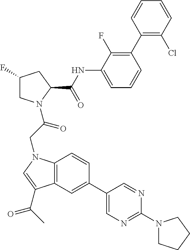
C1(C2=C(F)C(NC(C3CC(F)CN3C(=O)CN3C4=C(C=C(C5=CN=C(N6CCCC6)N=C5)C=C4)C(C(=O)C)=C3)=O)=CC=C2)=C(Cl)C=CC=C1
